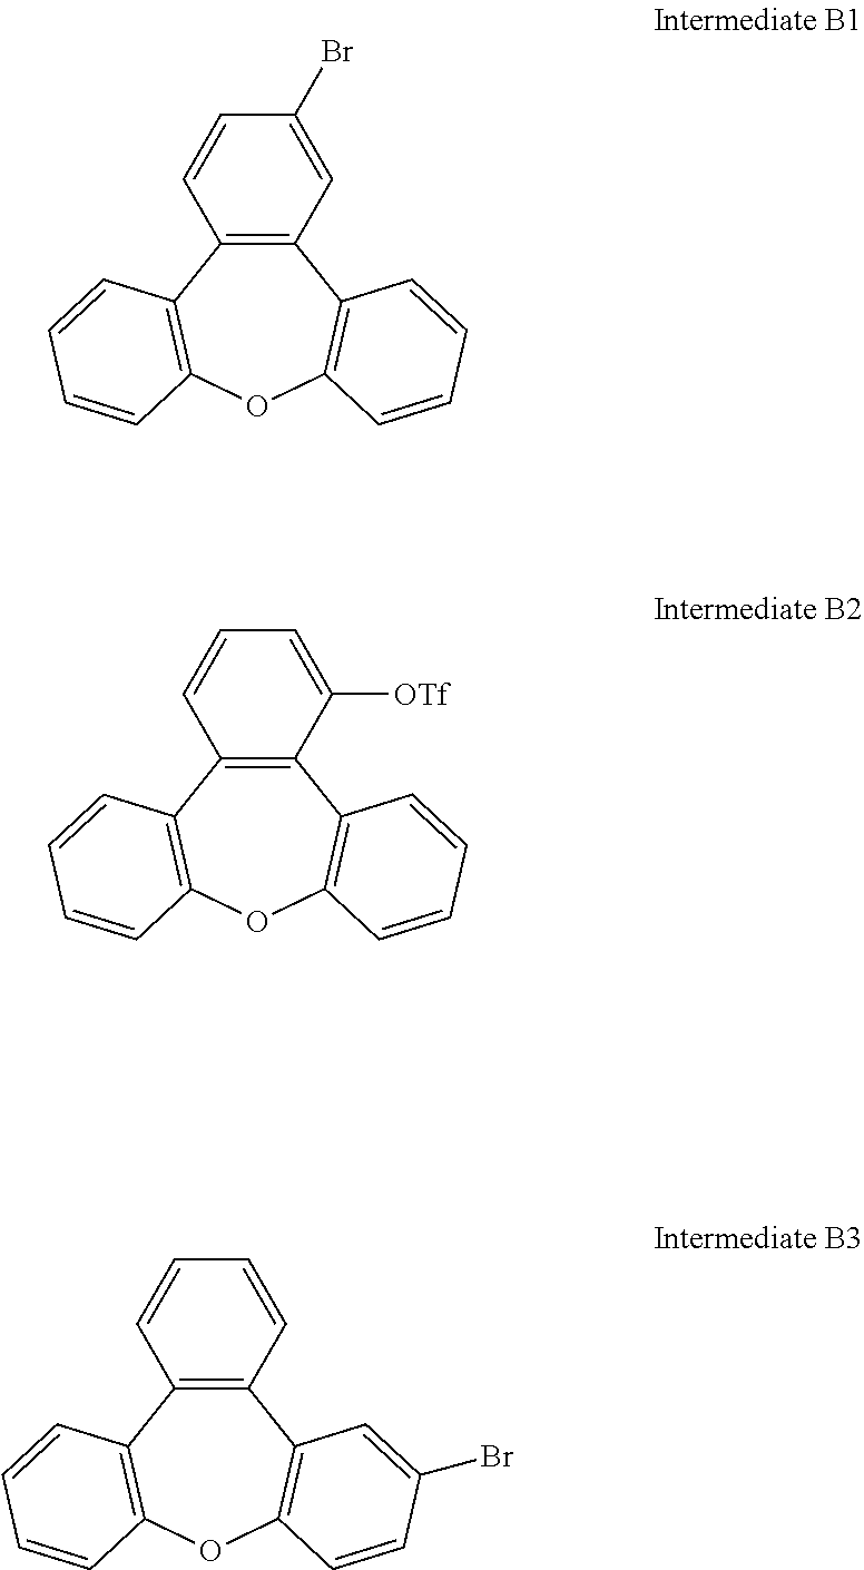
C12=C(C3=C(OC4=C1C=CC=C4)C=CC=C3)C=CC(Br)=C2.C12=C(C3=C(OC4=C1C=CC=C4)C=CC=C3)C=CC=C2[OTf].C12=C(C3=C(OC4=C1C=C(Br)C=C4)C=CC=C3)C=CC=C2
